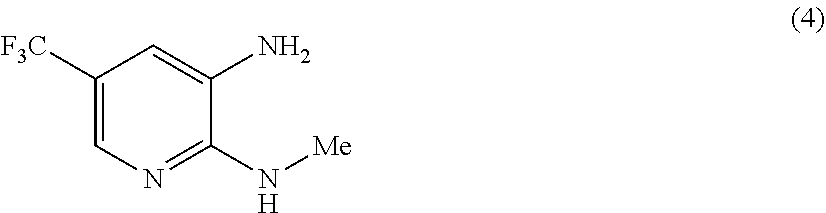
C1([F3C])=CN=C(N[Me])C(N)=C1
